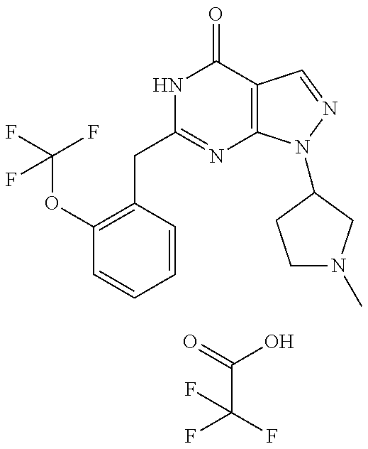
C(C1=NC2=C(C(=O)N1)C=NN2C1CN(C)CC1)C1=C(OC(F)(F)F)C=CC=C1.O=C(O)C(F)(F)F
